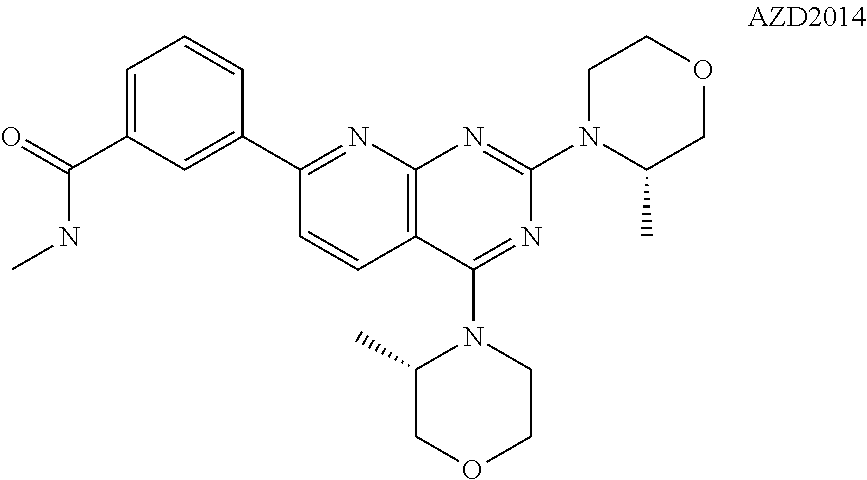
C1=CC2=C(N=C1C1=CC(C(=O)NC)=CC=C1)N=C(N1C(C)COCC1)N=C2N1C(C)COCC1
